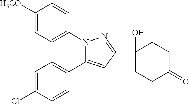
C1([H3CO])=CC=C(N2C(C3=CC=C(Cl)C=C3)=CC(C3(O)CCC(=O)CC3)=N2)C=C1
